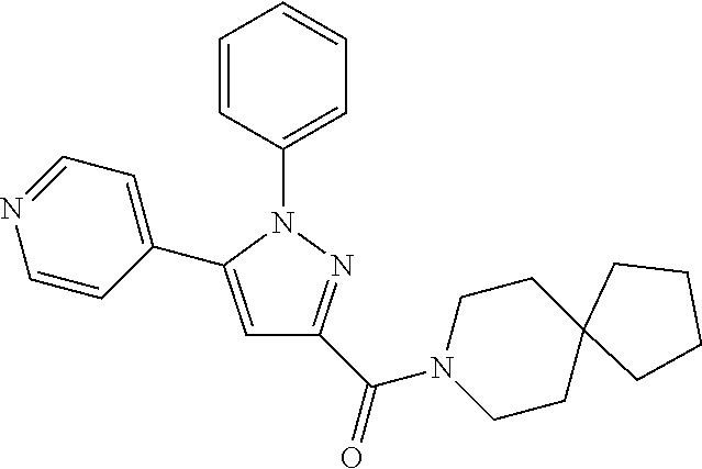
C1=CC(N2C(C3=CC=NC=C3)=CC(C(N3CCC4(CC3)CCCC4)=O)=N2)=CC=C1
